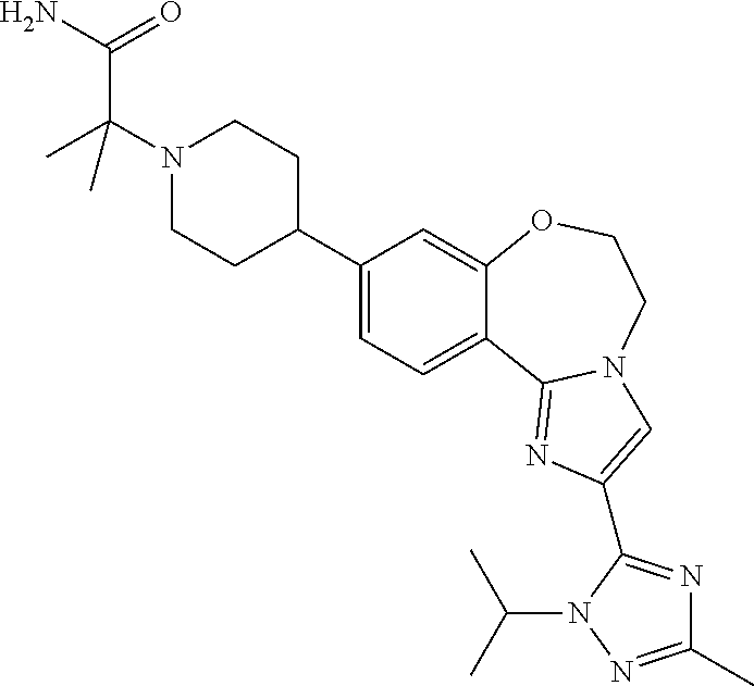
C1(C2CCN(C(C)(C(=O)N)C)CC2)=CC=C2C(=C1)OCCN1C2=NC(C2=NC(C)=NN2C(C)C)=C1
